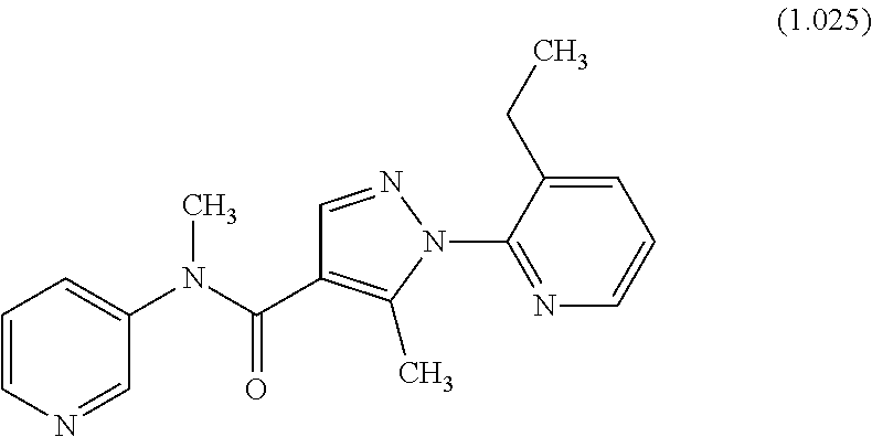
C1=CN=CC(N(C(C2=C(C)N(C3=NC=CC=C3CC)N=C2)=O)C)=C1
